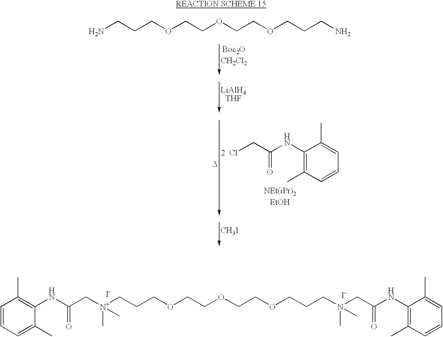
NCCCOCCOCCOCCCN.[LiAlH4THF].[D].C1(NC(C[2  Cl])=O)=C(C)C=CC=C1C.[CH3I].[I-].[I-].C1=CC=C(C)C(NC(C[N+](CCCOCCOCCOCCCN(CC(NC2=C(C)C=CC=C2C)=O)(C)C)(C)C)=O)=C1C
